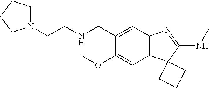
N(CC1=CC2=C(C=C1OC)C1(C(NC)=N2)CCC1)CCN1CCCC1
